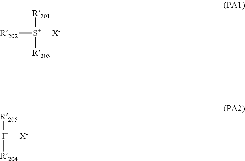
[R202][S+]([R201])[R203].[X-].[I+]([R205])[R204].[X-]
